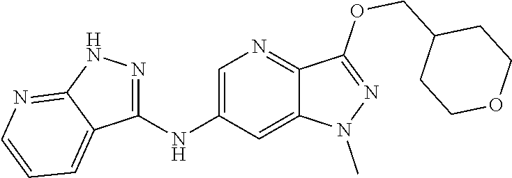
C1(NC2=CN=C3C(=C2)N(C)N=C3OCC2CCOCC2)=NNC2=NC=CC=C12
